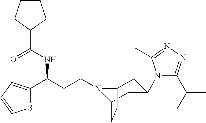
N1(CCC(C2=CC=CS2)NC(C2CCCC2)=O)C2CC(N3C(C(C)C)=NN=C3C)CC1CC2
